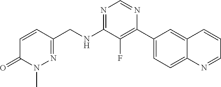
N1=C(NCC2=NN(C)C(=O)C=C2)C(F)=C(C2=CC=C3C(=C2)C=CC=N3)N=C1
